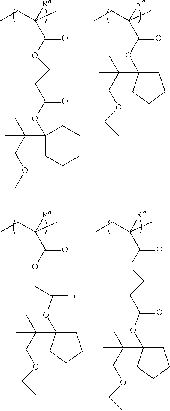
CCC(C)(C(=O)OC1(C(COCC)(C)C)CCCC1)[Ra].CCC(C)(C(=O)OCCC(=O)OC1(C(COC)(C)C)CCCCC1)[Ra].CCC(C)(C(=O)OCC(=O)OC1(C(COCC)(C)C)CCCC1)[Ra].CCC(C)(C(=O)OCCC(=O)OC1(C(COCC)(C)C)CCCC1)[Ra]
